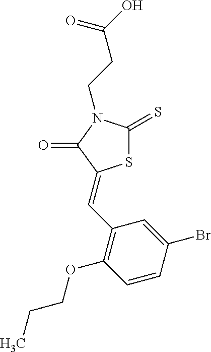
S1C(=S)N(CCC(O)=O)C(=O)C1=CC1=C(OCCC)C=CC(Br)=C1
